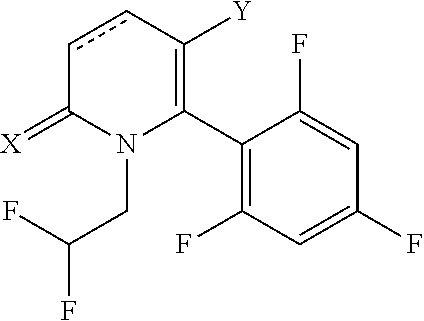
C1(C2=C([Y])ccC(=[X])N2CC(F)F)=C(F)C=C(F)C=C1F
